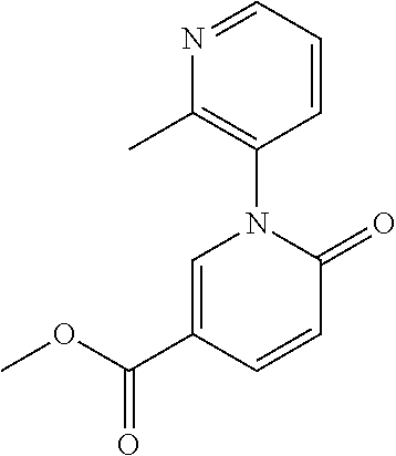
C1=C(C(OC)=O)C=CC(=O)N1C1=C(C)N=CC=C1
